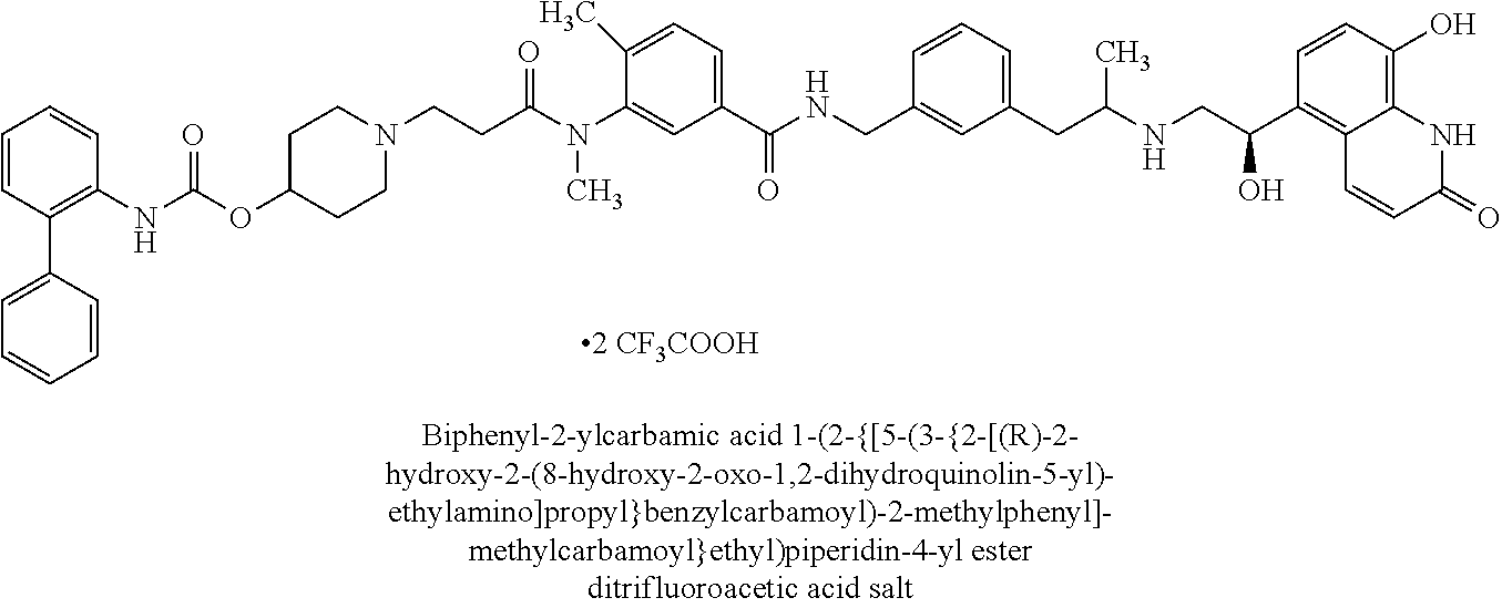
N(C)(C1=CC(C(NCC2=CC(CC(NCC(C3=C4C(=C(O)C=C3)NC(=O)C=C4)O)C)=CC=C2)=O)=CC=C1C)C(CCN1CCC(OC(NC2=C(C3=CC=CC=C3)C=CC=C2)=O)CC1)=O
